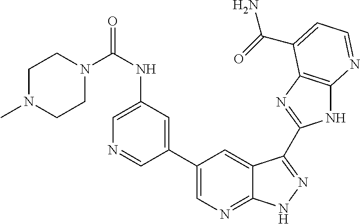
C1(C2=CN=C3C(=C2)C(C2=NC4=C(N2)N=CC=C4C(=O)N)=NN3)=CC(NC(N2CCN(C)CC2)=O)=CN=C1
